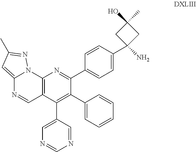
C12=CC(C)=NN1C1=C(C=N2)C(C2=CN=CN=C2)=C(C2=CC=CC=C2)C(C2=CC=C(C3(N)CC(O)(C)C3)C=C2)=N1
